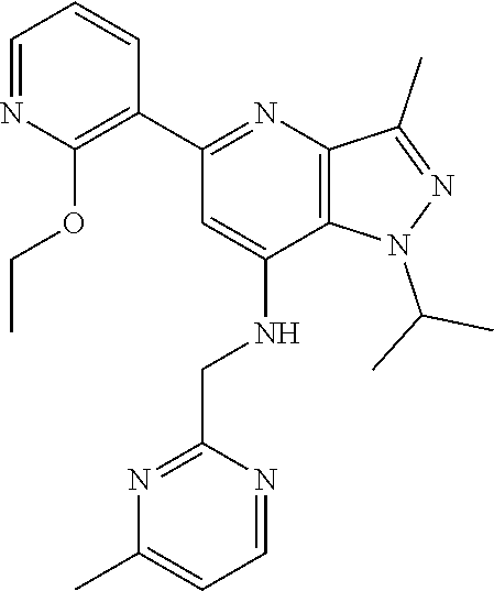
O(CC)C1=C(C2=NC3=C(C(NCC4=NC(C)=CC=N4)=C2)N(C(C)C)N=C3C)C=CC=N1
